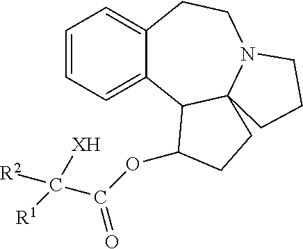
C1=CC=C2C(=C1)CCN1C3(C2C(OC(C([R2])([R1])[XH])=O)CC3)CCC1
